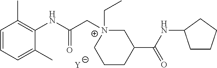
[Y].C1=CC=C(C)C(NC(C[N+]2(CC)CC(C(NC3CCCC3)=O)CCC2)=O)=C1C
